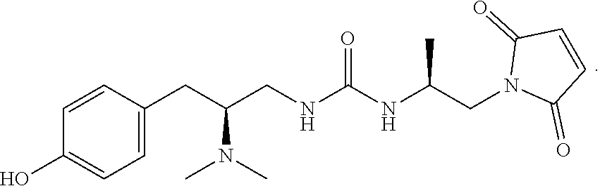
C1=CC(CC(N(C)C)CNC(NC(CN2C(=O)C=CC2=O)C)=O)=CC=C1O
